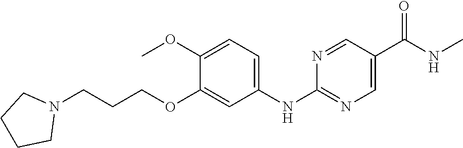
C1=C(C(NC)=O)C=NC(NC2=CC=C(OC)C(OCCCN3CCCC3)=C2)=N1
